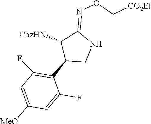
C1(C2CNC(=NOC[CO2Et])C2[CbzHN])=C(F)C=C([MeO])C=C1F
